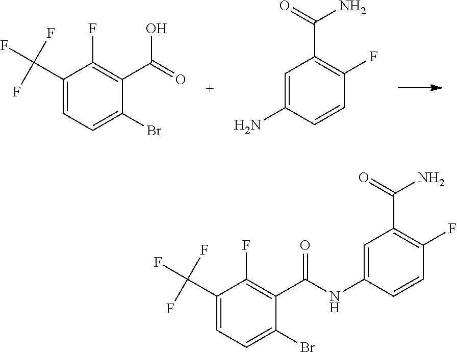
C1(C(F)(F)F)=CC=C(Br)C(C(=O)O)=C1F.C1=C(N)C=CC(F)=C1C(=O)N.C1(C(F)(F)F)=CC=C(Br)C(C(=O)NC2=CC(C(=O)N)=C(F)C=C2)=C1F
